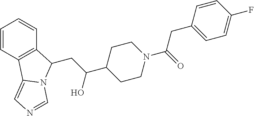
C1=CC2=C(C=C1)C(CC(C1CCN(C(=O)CC3=CC=C(F)C=C3)CC1)O)N1C2=CN=C1
